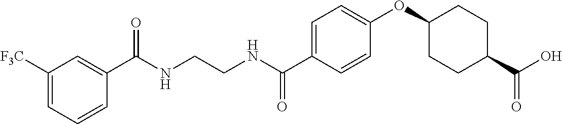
C1(C(NCCNC(C2=CC=C(OC3CCC(C(O)=O)CC3)C=C2)=O)=O)=CC([F3C])=CC=C1
